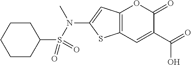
C12=C(C=C(C(O)=O)C(=O)O1)SC(N(S(C1CCCCC1)(=O)=O)C)=C2
